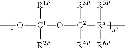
CO[C1](O[C2]([Rx](C)([R5P])[R6P])([R3P])[R4P])([R1P])[R2P]
